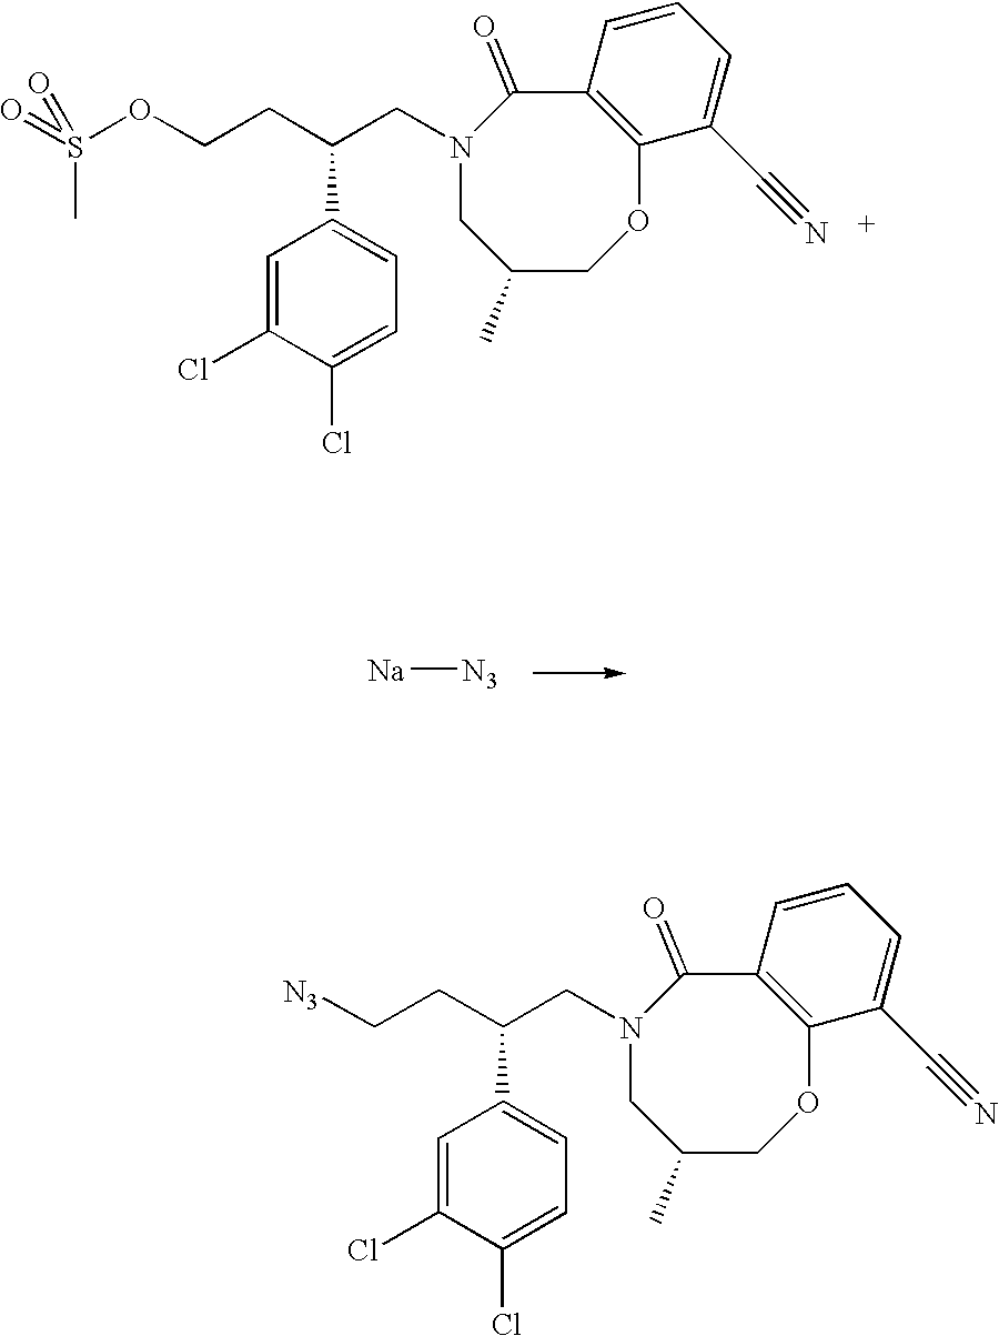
C1=C(Cl)C(Cl)=CC=C1C(CN1CC(C)COC2=C(C1=O)C=CC=C2C#N)CCOS(=O)(C)=O.[Na][N3].C1=C(Cl)C(Cl)=CC=C1C(CN1CC(C)COC2=C(C1=O)C=CC=C2C#N)CC[N3]
